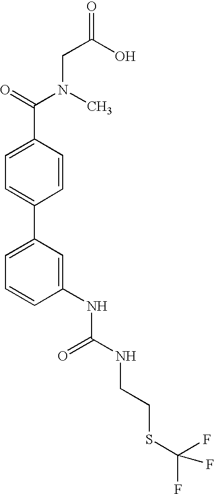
C1=C(C(=O)N(C)CC(O)=O)C=CC(C2=CC=CC(NC(NCCSC(F)(F)F)=O)=C2)=C1
